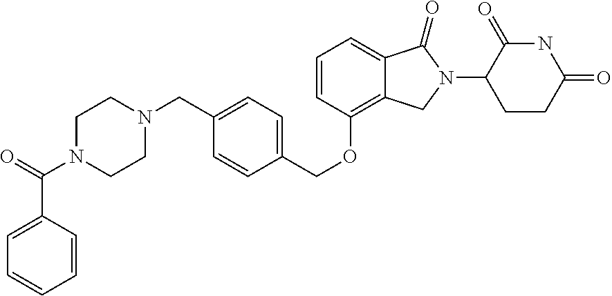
C1(CN2CCN(C(=O)C3=CC=CC=C3)CC2)=CC=C(COC2=C3C(=CC=C2)C(=O)N(C2CCC(=O)NC2=O)C3)C=C1
